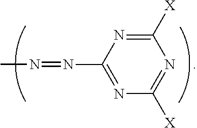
C1([X])=NC(N=NC)=NC([X])=N1
